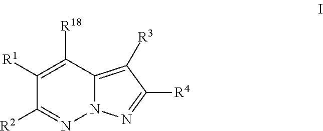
N12C(=C([R3])C([R4])=N1)C([R18])=C([R1])C([R2])=N2
